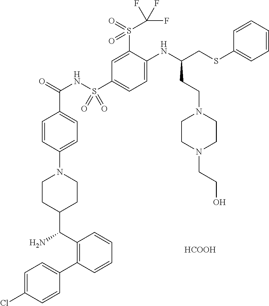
C1=C(Cl)C=CC(C2=C(C(N)C3CCN(C4=CC=C(C(=O)NS(C5=CC=C(NC(CSC6=CC=CC=C6)CCN6CCN(CCO)CC6)C(S(C(F)(F)F)(=O)=O)=C5)(=O)=O)C=C4)CC3)C=CC=C2)=C1.[HCOOH]
